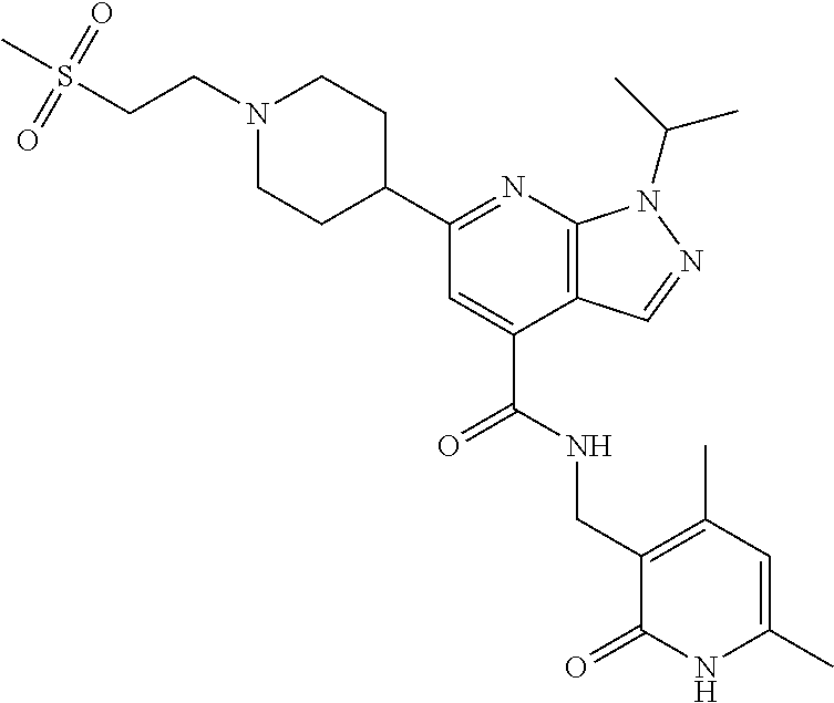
C1N(CCS(C)(=O)=O)CCC(C2=NC3=C(C(C(=O)NCC4=C(C)C=C(C)NC4=O)=C2)C=NN3C(C)C)C1
